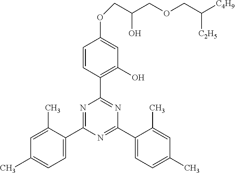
C1(C2=CC=C(C)C=C2C)=NC(C2=CC=C(C)C=C2C)=NC(C2=C(O)C=C(OCC(O)COCC([C4H9])[C2H5])C=C2)=N1
